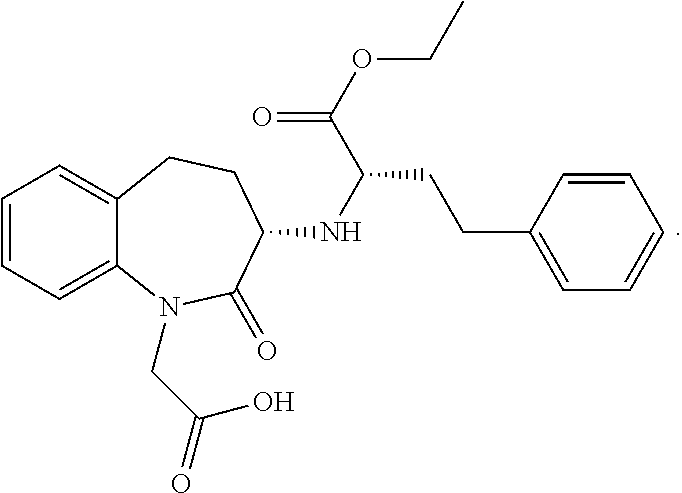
C1=CC=C2C(=C1)CCC(NC(CCC1=CC=CC=C1)C(OCC)=O)C(=O)N2CC(=O)O
